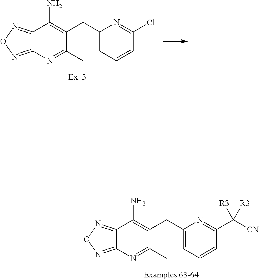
C12=NON=C1N=C(C)C(CC1=CC=CC(Cl)=N1)=C2N.C12=NON=C1N=C(C)C(CC1=CC=CC(C([CN])([R3])[R3])=N1)=C2N
